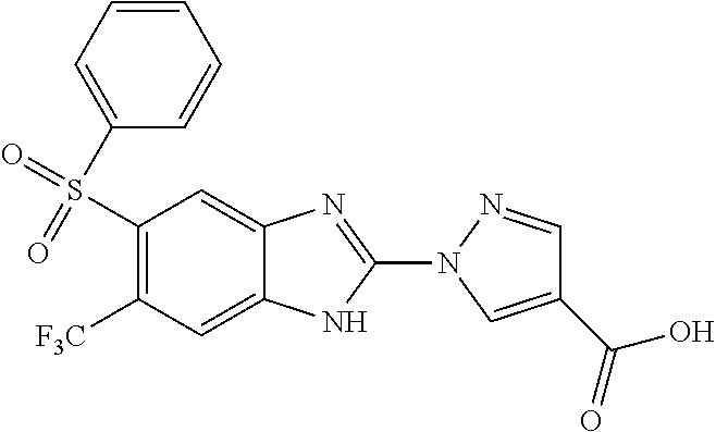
C1(S(=O)(=O)C2=CC=CC=C2)=C([F3C])C=C2C(=C1)N=C(N1N=CC(C(O)=O)=C1)N2
